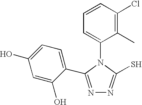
C1=CC(Cl)=C(C)C(N2C(S)=NN=C2C2=CC=C(O)C=C2O)=C1
